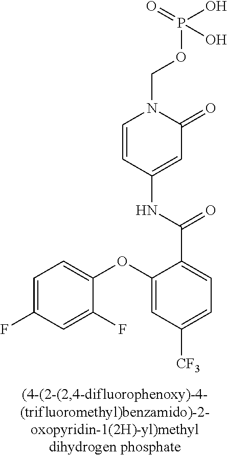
C1=C(F)C=C(F)C(OC2=CC([CF3])=CC=C2C(=O)NC2=CC(=O)N(COP(=O)(O)O)C=C2)=C1
